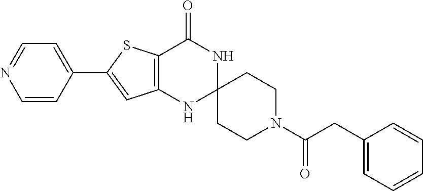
C12=C(NC3(NC1=O)CCN(C(CC1=CC=CC=C1)=O)CC3)C=C(C1=CC=NC=C1)S2
